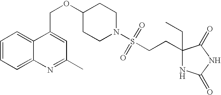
C1=CC=C2C(=C1)C(COC1CCN(S(CCC3(CC)NC(=O)NC3=O)(=O)=O)CC1)=CC(C)=N2
